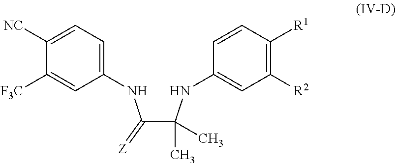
C(C(NC1=CC([R2])=C([R1])C=C1)(C)C)(NC1=CC=C([NC])C([F3C])=C1)=[Z]
